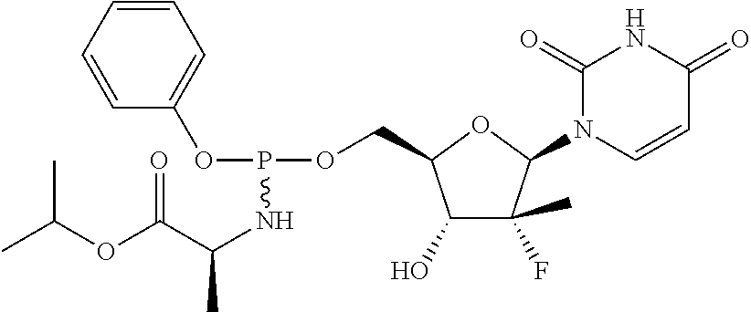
C1=CC=CC=C1OP(NC(C(OC(C)C)=O)C)OCC1C(O)C(C)(F)C(N2C=CC(=O)NC2=O)O1
